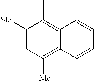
C1([Me])=CC([Me])=C2C(=C1C)C=CC=C2
